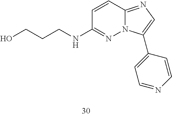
C(NC1=NN2C(=NC=C2C2=CC=NC=C2)C=C1)CCO
